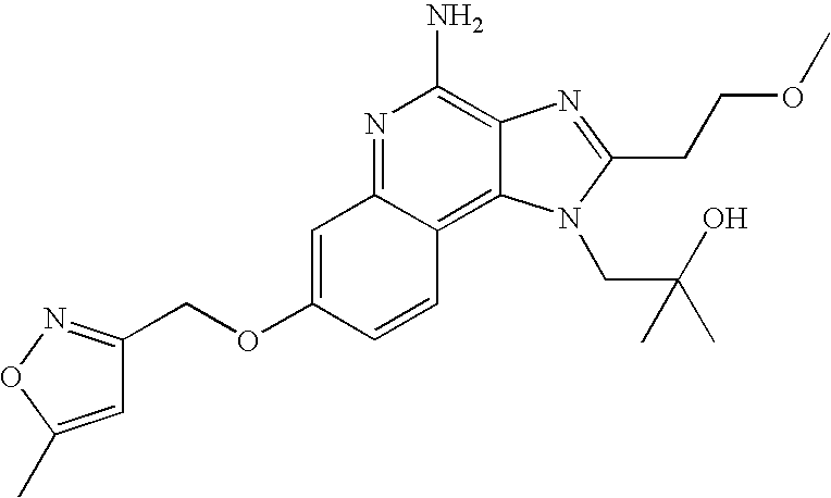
N1=C2C(=C3C(=C1N)N=C(CCOC)N3CC(C)(O)C)C=CC(OCC1=NOC(C)=C1)=C2
